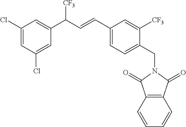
C1=CC=CC2=C1C(=O)N(CC1=CC=C(C=CC(C3=CC(Cl)=CC(Cl)=C3)[CF3])C=C1[CF3])C2=O
